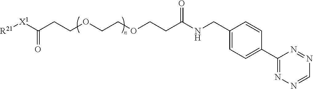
[R21][X1]C(CCOCCOCCC(NCC1=CC=C(C2=NN=CN=N2)C=C1)=O)=O
